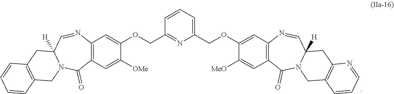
C1(COC2=CC3=C(C=C2[MeO])C(=O)N2C([H])(C=N3)CC3=C(C2)C=CC=N3)=CC=CC(COC2=CC3=C(C=C2[OMe])C(=O)N2C([H])(C=N3)CC3=C(C2)C=CC=C3)=N1
